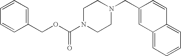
C(OC(N1CCN(CC2=CC3=CC=CC=C3C=C2)CC1)=O)C1=CC=CC=C1
